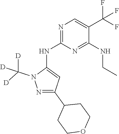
N1(C([D])([D])[D])N=C(C2CCOCC2)C=C1NC1=NC=C(C(F)(F)F)C(NCC)=N1
